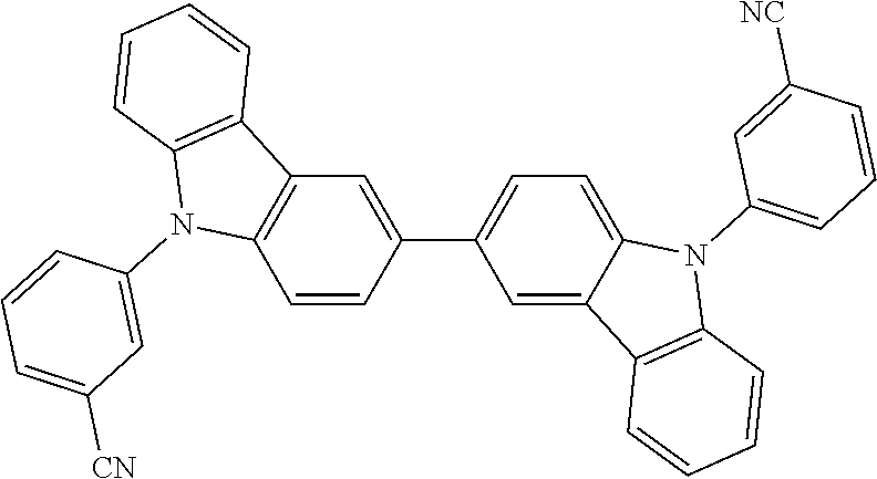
C1=CC(C2=CC=C3C(=C2)C2=C(N3C3=CC=CC([NC])=C3)C=CC=C2)=CC2=C1N(C1=CC([CN])=CC=C1)C1=C2C=CC=C1
